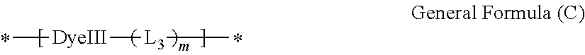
C[DyeIII][L3]C
